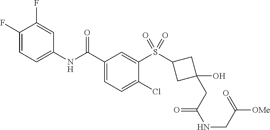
C1(F)=CC=C(NC(C2=CC=C(Cl)C(S(=O)(=O)C3CC(O)(CC(NCC([OMe])=O)=O)C3)=C2)=O)C=C1F
